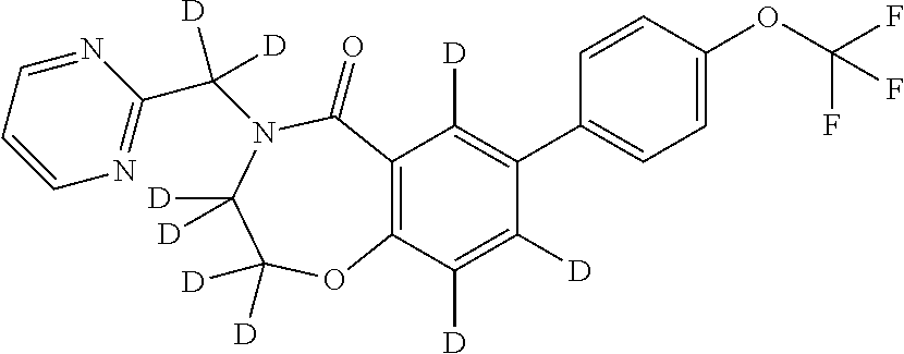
C12=C(C([D])=C([D])C(C3=CC=C(OC(F)(F)F)C=C3)=C1[D])OC([D])([D])C([D])([D])N(C(C1=NC=CC=N1)([D])[D])C2=O
